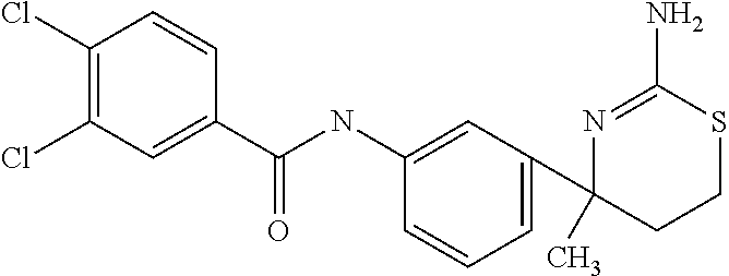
C1(Cl)=C(Cl)C=C(C(NC2=CC(C3(C)CCSC(N)=N3)=CC=C2)=O)C=C1
